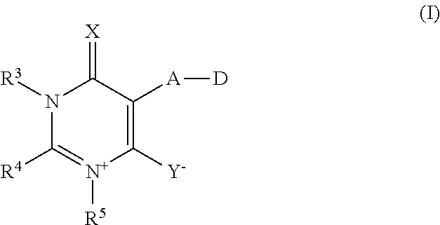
N1([R3])C([R4])=[N+]([R5])C([Y])=C([A][D])C1=[X]
